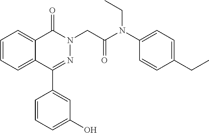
C1=CC=C2C(=C1)C(=O)N(CC(N(C1=CC=C(CC)C=C1)CC)=O)N=C2C1=CC(O)=CC=C1
